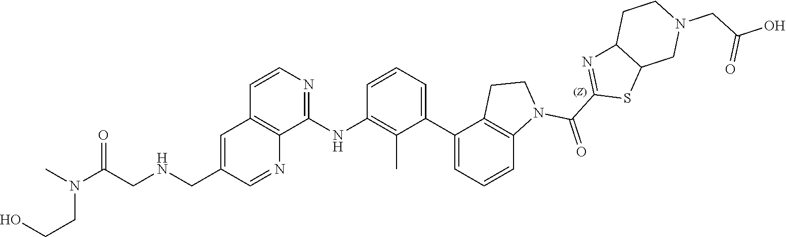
C1=CC=C(C2=CC=CC3=C2CCN3C(C2=NC3C(S2)CN(CC(O)=O)CC3)=O)C(C)=C1NC1=NC=CC2=C1N=CC(CNCC(N(CCO)C)=O)=C2
